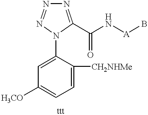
C1=C([CH2NHMe])C(N2C(C(N[A]B)=O)=NN=N2)=CC([H3CO])=C1
